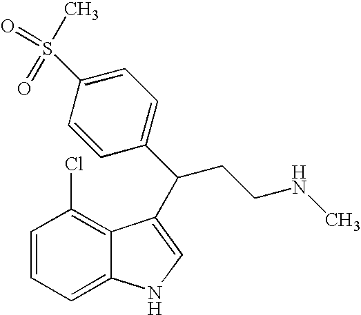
C1=CC=C2C(=C1Cl)C(C(C1=CC=C(S(=O)(=O)C)C=C1)CCNC)=CN2
